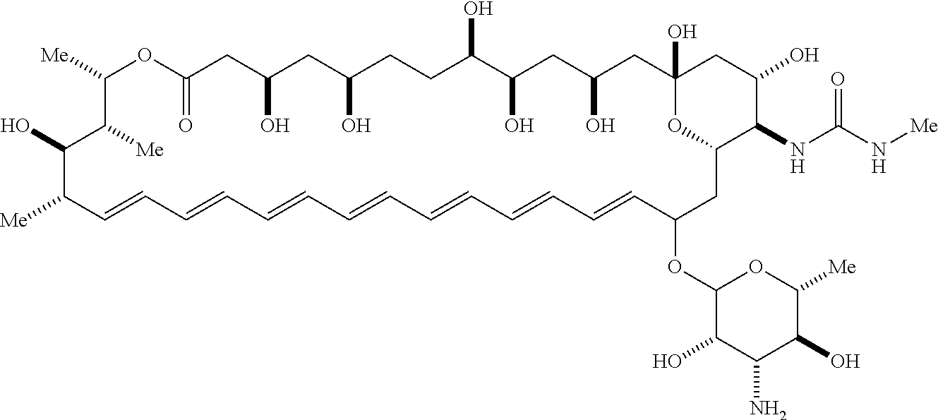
[Me]C1C=CC=CC=CC=CC=CC=CC=CC(OC2C(O)C(N)C(O)C([Me])O2)CC2OC(O)(CC(O)CC(O)C(O)CCC(O)CC(O)CC(=O)OC([Me])C([Me])C1O)CC(O)C2NC(=O)N[Me]
